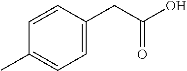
C1=C(CC(O)=O)C=CC(C)=C1
